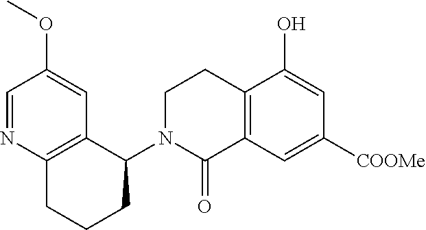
C12=C(C=C([COOMe])C=C1O)C(=O)N(C1C3=C(CCC1)N=CC(OC)=C3)CC2
